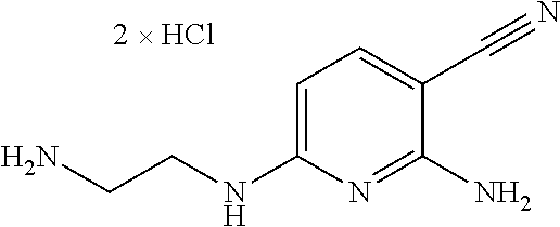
C1=C(NCCN)N=C(N)C(C#N)=C1
